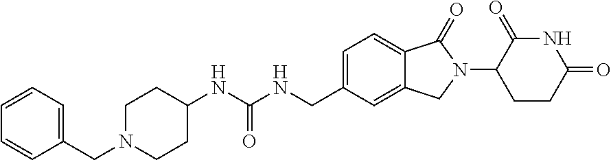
C1(NC(NCC2=CC=C3C(=C2)CN(C2CCC(=O)NC2=O)C3=O)=O)CCN(CC2=CC=CC=C2)CC1
